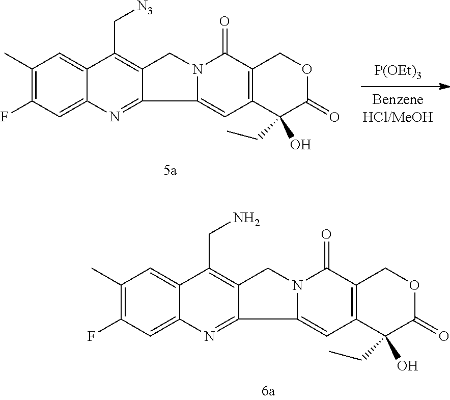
[P(OEt)3].C1(CC)(O)C2=C(C(=O)N3C(=C2)C2=NC4=CC(F)=C(C)C=C4C(C[N3])=C2C3)COC1=O.C1(CC)(O)C2=C(C(=O)N3C(=C2)C2=NC4=CC(F)=C(C)C=C4C(CN)=C2C3)COC1=O
